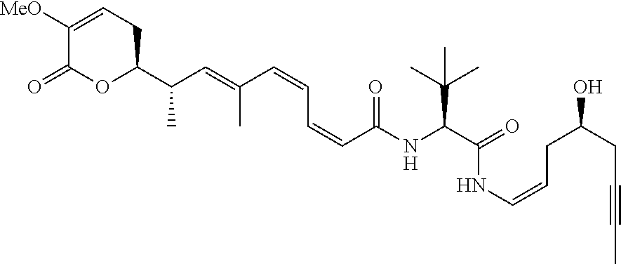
C1([MeO])=CCC(C(C)C=C(C)C=CC=CC(=O)NC(C(C)(C)C)C(=O)NC=CCC(CC#CC)O)OC1=O
